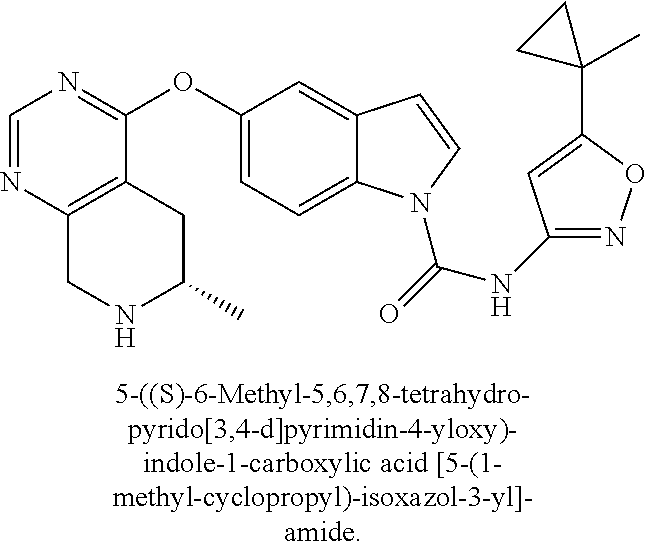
C1=NC2=C(C(OC3=CC=C4C(=C3)C=CN4C(=O)NC3=NOC(C4(C)CC4)=C3)=N1)CC(C)NC2
